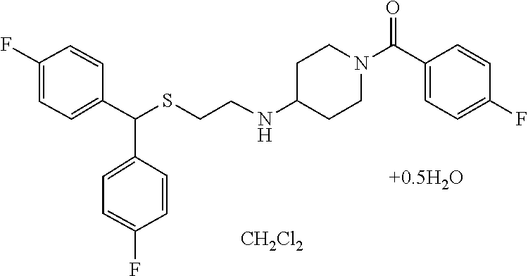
[CH2Cl2].S(CCNC1CCN(C(C2=CC=C(F)C=C2)=O)CC1)C(C1=CC=C(F)C=C1)C1=CC=C(F)C=C1.[+0.5H2O]
